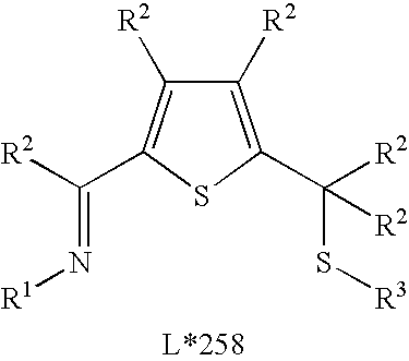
C1([R2])=C(C([R2])(S[R3])[R2])SC(C([R2])=N[R1])=C1[R2]
